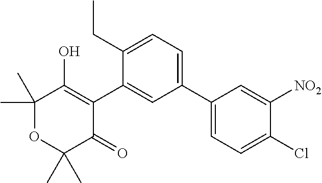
C1(C2=CC=C(CC)C(C3=C(O)C(C)(C)OC(C)(C)C3=O)=C2)=CC=C(Cl)C([NO2])=C1
